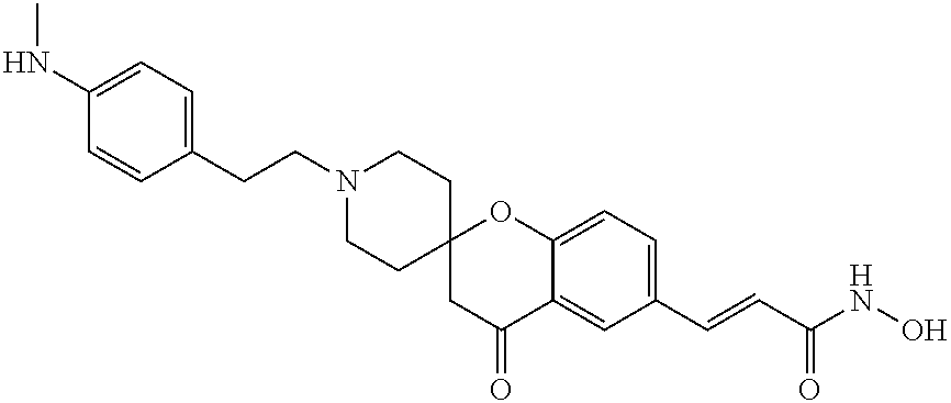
C1=CC(CCN2CCC3(CC2)CC(=O)C2=CC(C=CC(NO)=O)=CC=C2O3)=CC=C1NC
